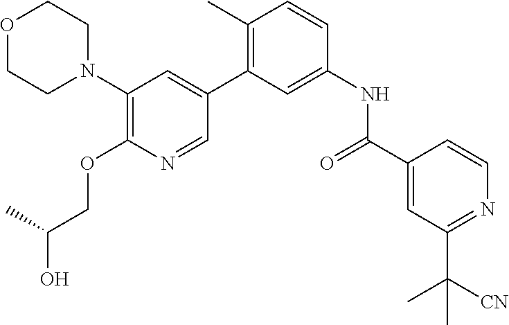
C1(N2CCOCC2)=C(OCC(O)C)N=CC(C2=C(C)C=CC(NC(C3=CC(C([CN])(C)C)=NC=C3)=O)=C2)=C1
